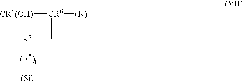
[CR6(OH)]1C[R7]([(R5)t][(Si)])C[CR6]1[(N)]
